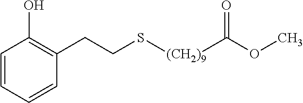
C1=CC=CC(CCS[(CH2)9]C(OC)=O)=C1O
